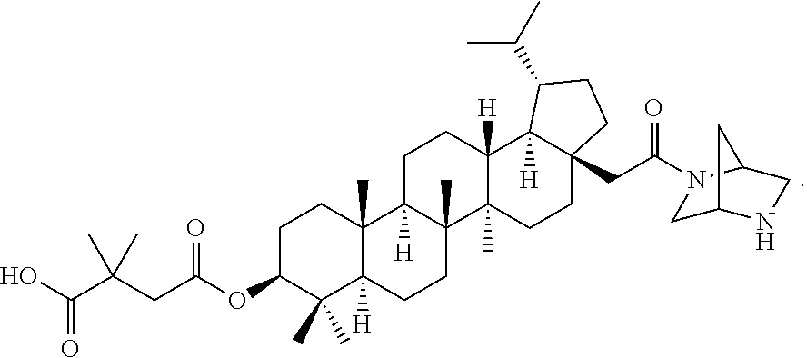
C1C(OC(CC(C(O)=O)(C)C)=O)C(C)(C)C2([H])C(C)(C1)C1([H])C(C)(CC2)C2(C)C([H])(CC1)C1([H])C(CC(=O)N3CC4NCC3C4)(CC2)CCC1C(C)C
